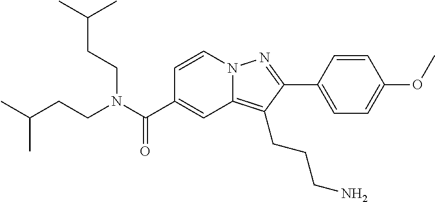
C1=CN2C(=C(CCCN)C(C3=CC=C(OC)C=C3)=N2)C=C1C(N(CCC(C)C)CCC(C)C)=O
